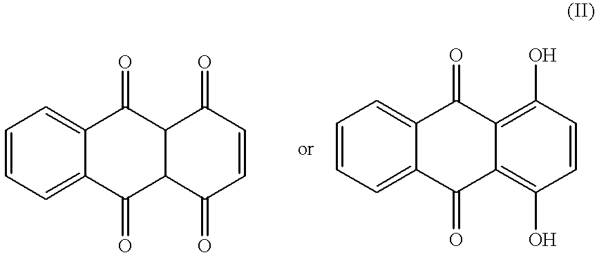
C1=CC=C2C(=C1)C(=O)C1C(C2=O)C(=O)C=CC1=O.C1=CC=C2C(=C1)C(=O)C1=C(O)C=CC(O)=C1C2=O
